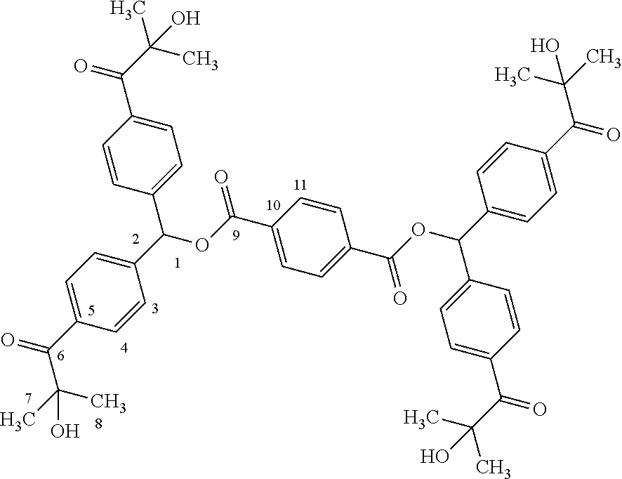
C1(C(=O)OC(C2=CC=C(C(=O)C(C)(C)O)C=C2)C2=CC=C(C(=O)C(C)(C)O)C=C2)=CC=C(C(OC(C2=CC=C(C(=O)C(C)(C)O)C=C2)C2=CC=C(C(=O)C(C)(C)O)C=C2)=O)C=C1
